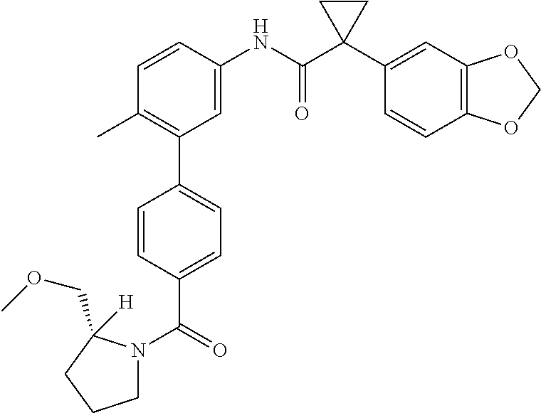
C1=C(NC(C2(C3=CC4=C(C=C3)OCO4)CC2)=O)C=CC(C)=C1C1=CC=C(C(N2CCCC2(COC)[H])=O)C=C1
